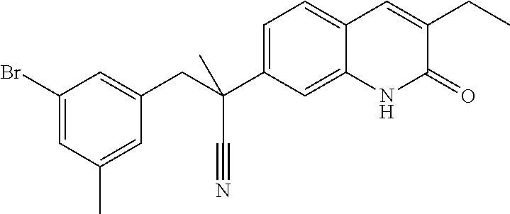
C(C1=CC(Br)=CC(C)=C1)C(C#N)(C1=CC=C2C(=C1)NC(=O)C(CC)=C2)C
